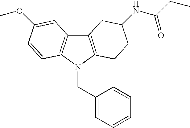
C1(CN2C3=C(C4=C2C=CC(OC)=C4)CC(NC(=O)CC)CC3)=CC=CC=C1
